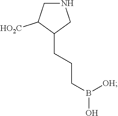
N1CC([HO2C])C(CCCB(O)[OH])C1
